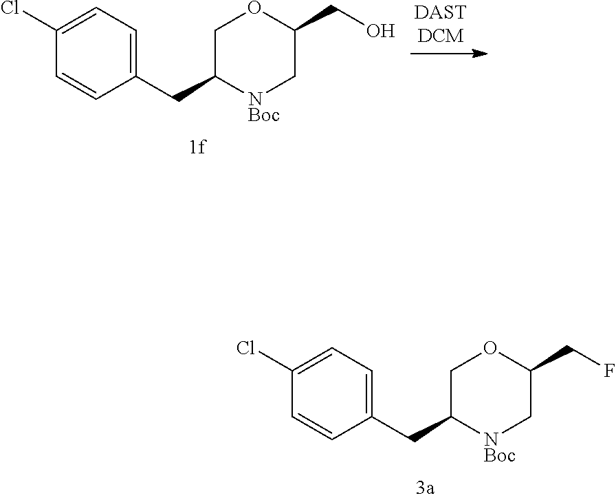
C1(Cl)=CC=C(CC2COC(CF)C[NBoc]2)C=C1.C1(Cl)=CC=C(CC2COC(CO)C[NBoc]2)C=C1
